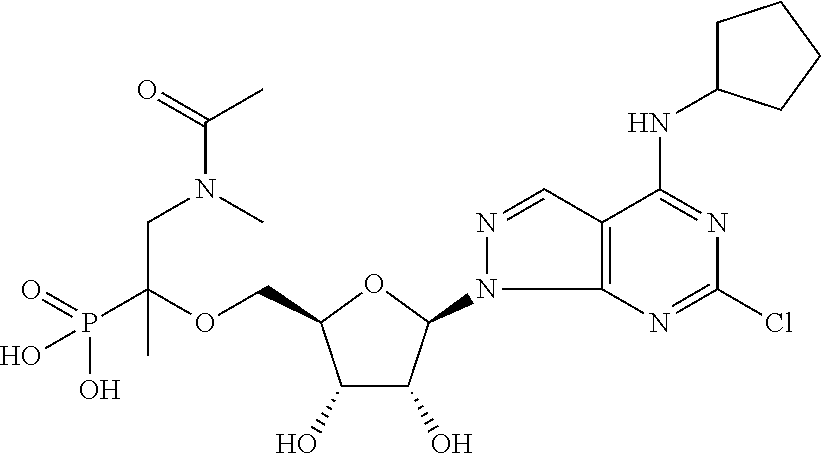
C(OCC1C(O)C(O)C(N2C3=C(C=N2)C(NC2CCCC2)=NC(Cl)=N3)O1)(P(=O)(O)O)(CN(C(=O)C)C)C
